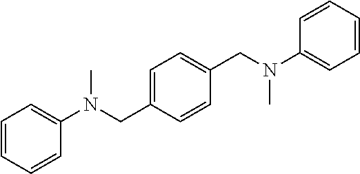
C1=C(CN(C2=CC=CC=C2)C)C=CC(CN(C2=CC=CC=C2)C)=C1
